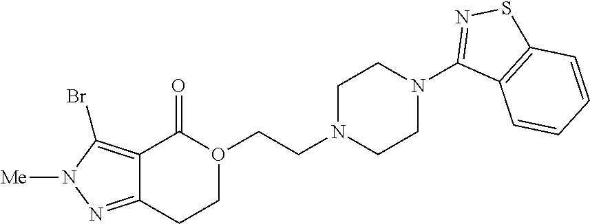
O1(CCN2CCN(C3=NSC4=C3C=CC=C4)CC2)C(=O)C2=C(Br)N([Me])N=C2CC1
